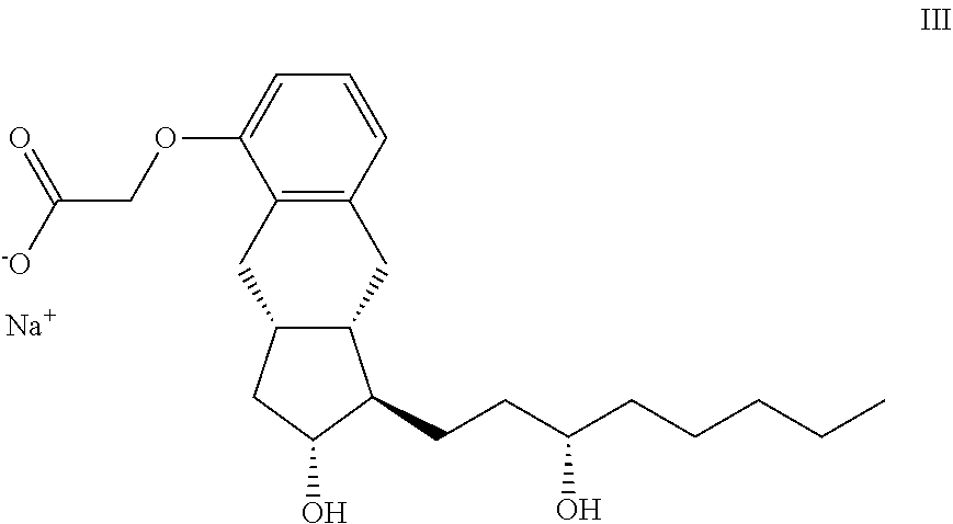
C12=C(CC3C(C1)CC(O)C3CCC(CCCCC)O)C=CC=C2OCC([-O])=O.[Na]
